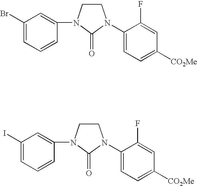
C1(N2CCN(C3=CC(Br)=CC=C3)C2=O)=CC=C([CO2Me])C=C1F.C1(N2CCN(C3=CC(I)=CC=C3)C2=O)=CC=C([CO2Me])C=C1F
